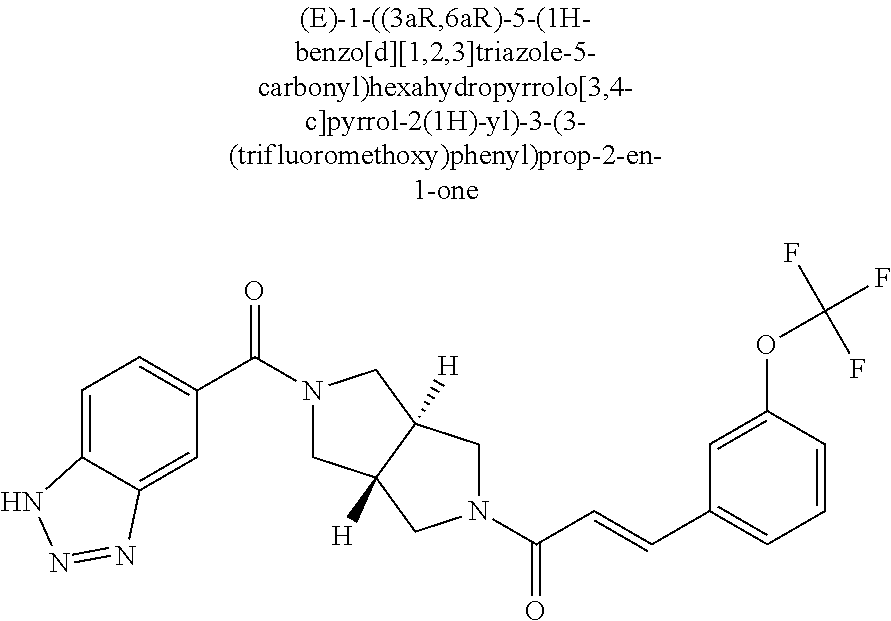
C1=C2C(=CC(C(N3CC4([H])C([H])(C3)CN(C(=O)C=CC3=CC=CC(OC(F)(F)F)=C3)C4)=O)=C1)N=NN2
